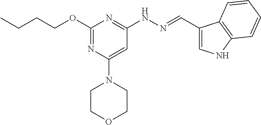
C(OC1=NC(N2CCOCC2)=CC(NN=CC2=CNC3=C2C=CC=C3)=N1)CCC
